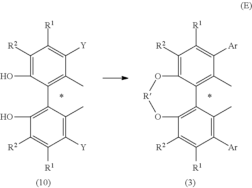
C1([R2])=C(O)C(C2=C(O)C([R2])=C([R1])C([Y])=C2C)=C(C)C([Y])=C1[R1].C1([R2])=C2C(=C(C)C([Ar])=C1[R1])C1=C(C([R2])=C([R1])C([Ar])=C1C)O[R]O2
